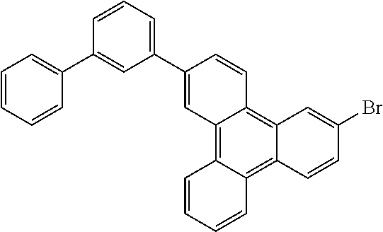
C1(C2=CC3=C4C(=C5C(=C3C=C2)C=C(Br)C=C5)C=CC=C4)=CC=CC(C2=CC=CC=C2)=C1
